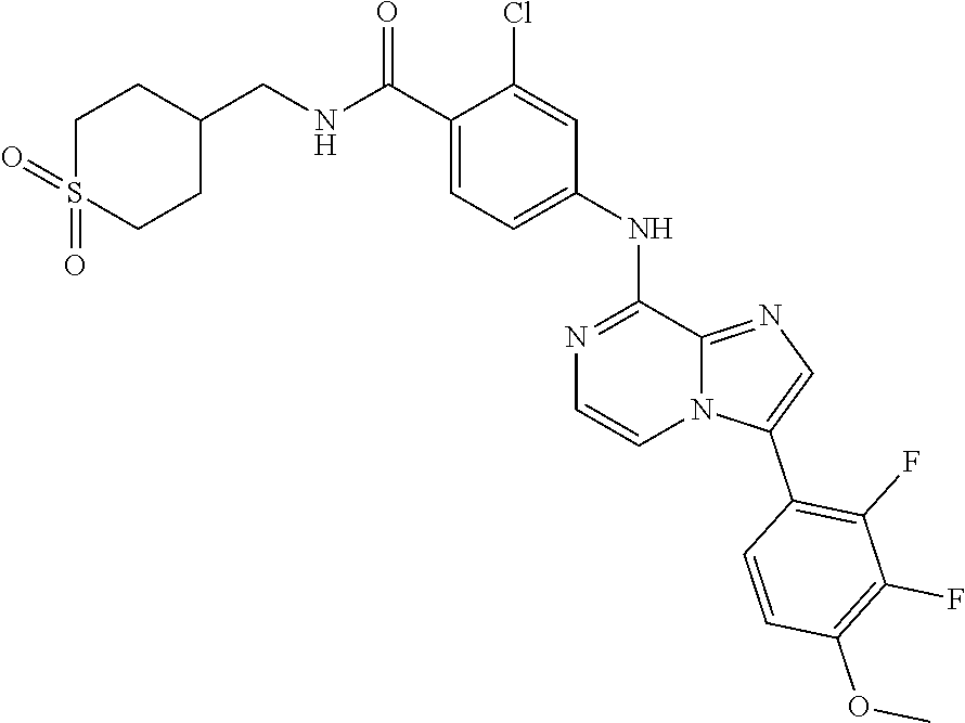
C1(CNC(C2=CC=C(NC3=NC=CN4C3=NC=C4C3=C(F)C(F)=C(OC)C=C3)C=C2Cl)=O)CCS(=O)(=O)CC1
